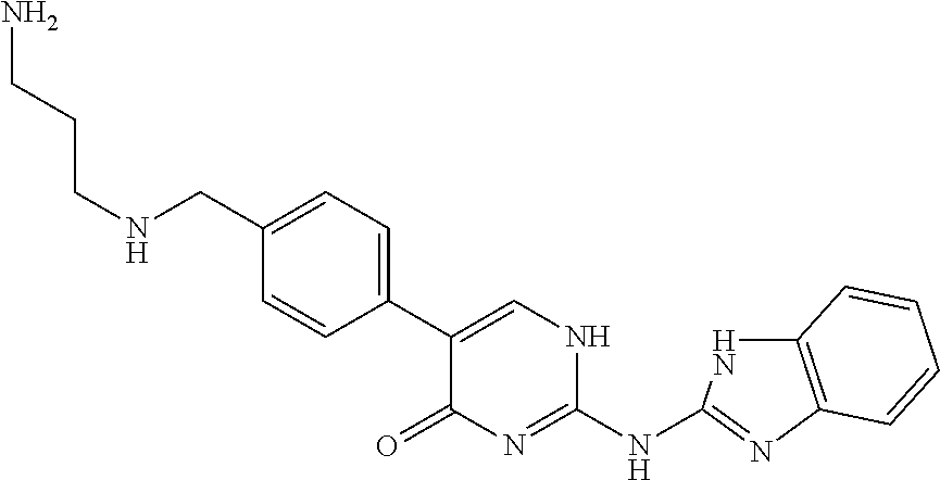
N(C1=NC(=O)C(C2=CC=C(CNCCCN)C=C2)=CN1)C1=NC2=C(N1)C=CC=C2
